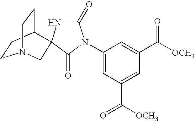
C1CC2CCN1CC21NC(=O)N(C2=CC(C(=O)[OCH3])=CC(C([OCH3])=O)=C2)C1=O
